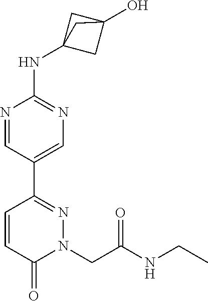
N1=CC(C2=NN(CC(NCC)=O)C(=O)C=C2)=CN=C1NC12CC(O)(C1)C2
